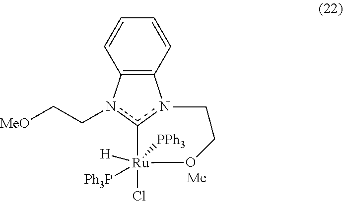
C12=C(C=CC=C1)nc([Ru](OCCC)([H])([Ph3P])(Cl)[PPh3])n2CC[MeO]
